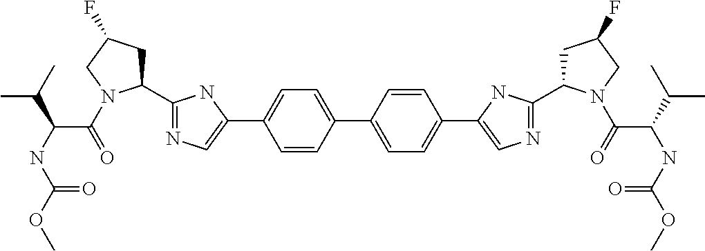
C1=C(C2=CN=C(C3CC(F)CN3C(C(NC(OC)=O)C(C)C)=O)N2)C=CC(C2=CC=C(C3=CN=C(C4CC(F)CN4C(=O)C(NC(=O)OC)C(C)C)N3)C=C2)=C1
